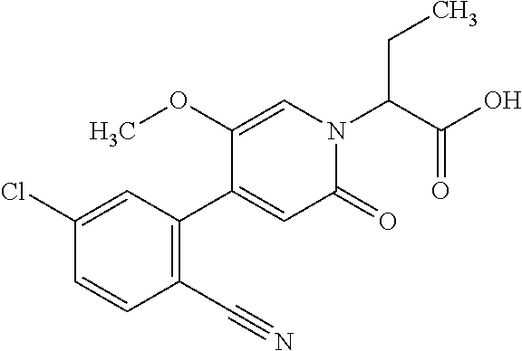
OC(C(N1C=C(OC)C(C2=C(C#N)C=CC(Cl)=C2)=CC1=O)CC)=O
